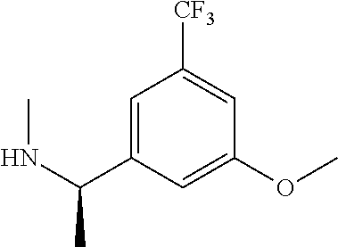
C1=C(C(NC)C)C=C(OC)C=C1[CF3]
